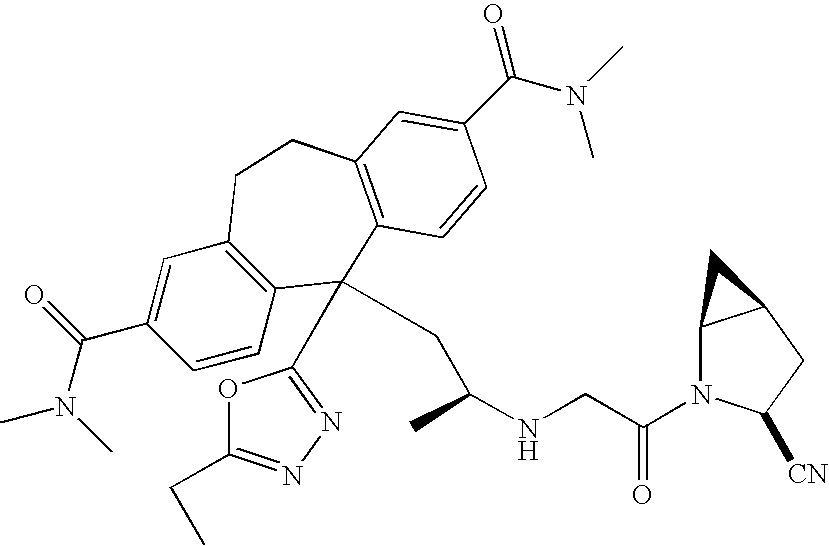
CN(C(C1=CC2=C(C=C1)C(C1=NN=C(CC)O1)(CC(NCC(N1C3C(CC1[CN])C3)=O)C)C1=C(CC2)C=C(C(N(C)C)=O)C=C1)=O)C
